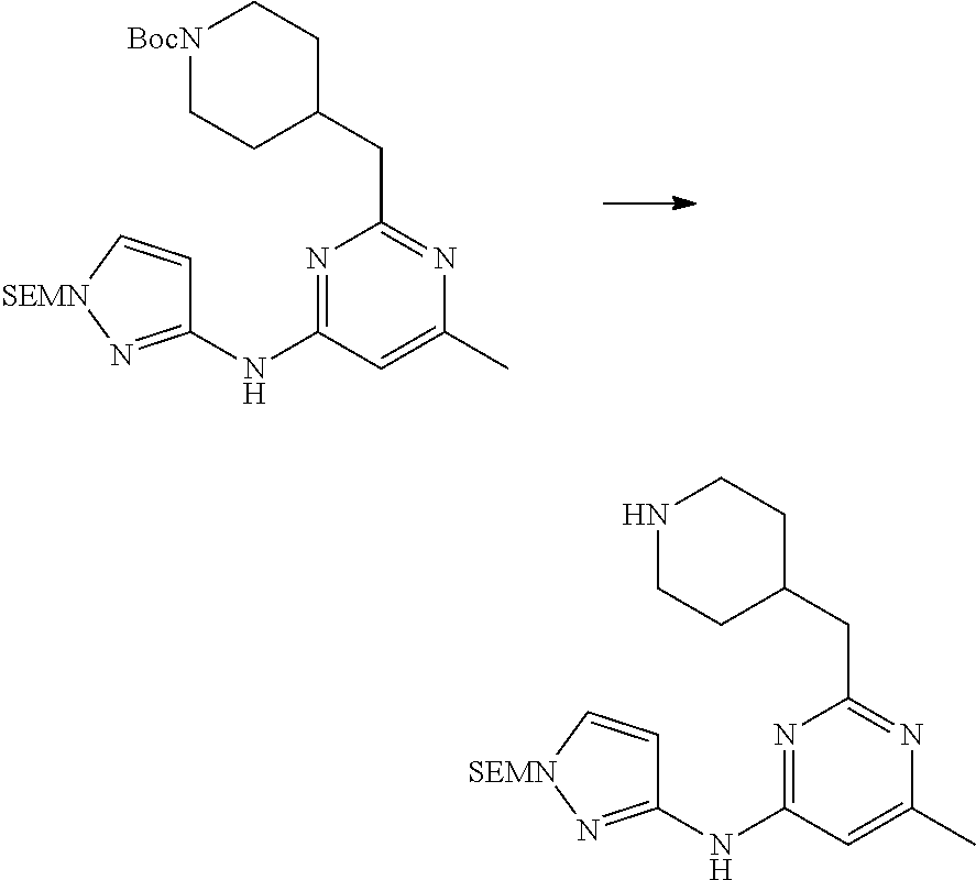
C1(NC2=NC(CC3CCNCC3)=NC(C)=C2)=N[SEMN]C=C1.C1(NC2=NC(CC3CC[BocN]CC3)=NC(C)=C2)=N[SEMN]C=C1
